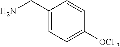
C1(CN)=CC=C([OCF3])C=C1
